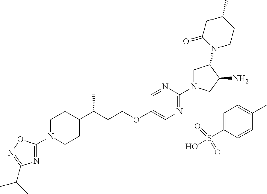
N1=C(N2CC(N3CCC(C)CC3=O)C(N)C2)N=CC(OCCC(C2CCN(C3=NC(C(C)C)=NO3)CC2)C)=C1.C1=C(S(O)(=O)=O)C=CC(C)=C1
